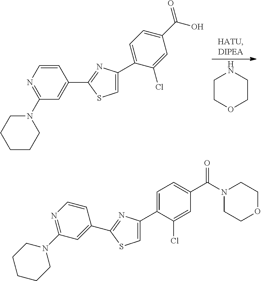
C1COCCN1.C1=CN=C(N2CCCCC2)C=C1C1=NC(C2=CC=C(C(O)=O)C=C2Cl)=CS1.C1(C2=NC(C3=CC=C(C(N4CCOCC4)=O)C=C3Cl)=CS2)=CC(N2CCCCC2)=NC=C1
